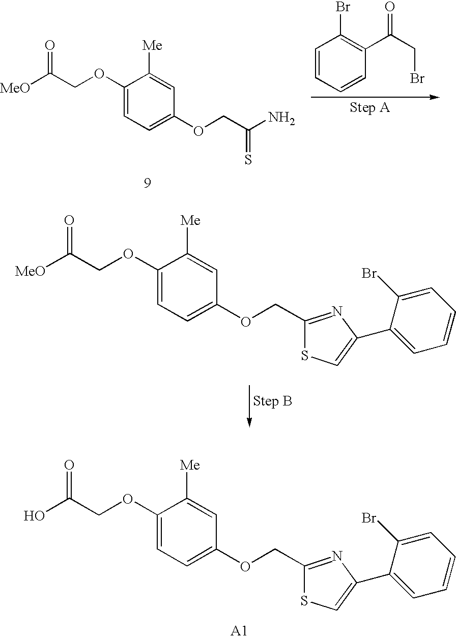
OC(COC1=CC=C(OCC2=NC(C3=CC=CC=C3Br)=CS2)C=C1[Me])=O.C1=CC=CC(C(CBr)=O)=C1Br.[MeO]C(COC1=CC=C(OCC(N)=S)C=C1[Me])=O.[MeO]C(COC1=CC=C(OCC2=NC(C3=CC=CC=C3Br)=CS2)C=C1[Me])=O
